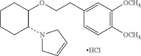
C1CCC(N2CC=CC2)C(OCCC2=CC([OCH3])=C([OCH3])C=C2)C1.Cl
